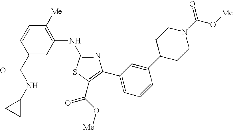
C1(C(NC2CC2)=O)=CC(NC2=NC(C3=CC=CC(C4CCN(C(O[Me])=O)CC4)=C3)=C(C(O[Me])=O)S2)=C([Me])C=C1
